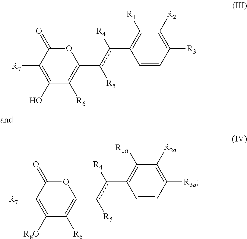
[R5]c(C1=C([R6])C([R8O])=C([R7])C(=O)O1)c(C1=C([R1a])C([R2a])=C([R3a])C=C1)[R4].[R5]c(C1=C([R6])C(O)=C([R7])C(=O)O1)c(C1=C([R1])C([R2])=C([R3])C=C1)[R4]
